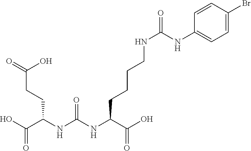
C(C(NC(NC(C(O)=O)CCCCNC(=O)NC1=CC=C(Br)C=C1)=O)CCC(=O)O)(O)=O
